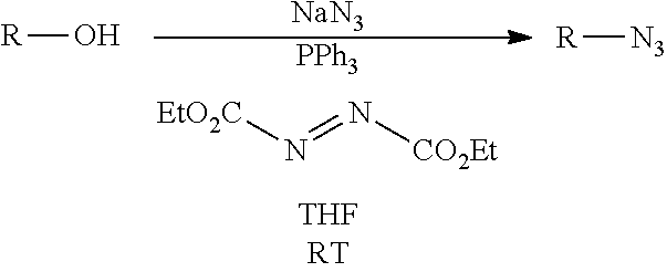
[PPh3].[EtO2C]N=N[CO2Et].[R]O.[NaN3].[R][N3]
